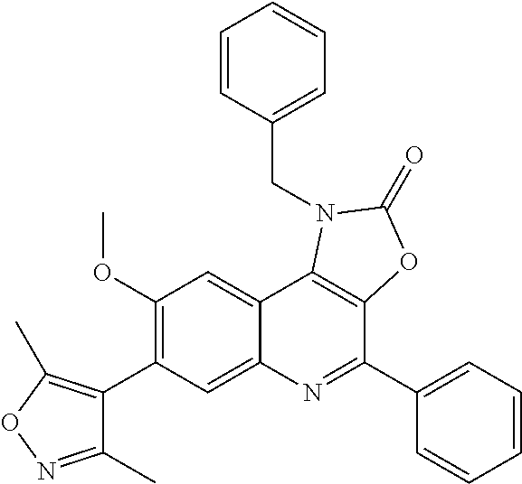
C1(C2=C(OC)C=C3C(=C2)N=C(C2=CC=CC=C2)C2=C3N(CC3=CC=CC=C3)C(=O)O2)=C(C)ON=C1C
